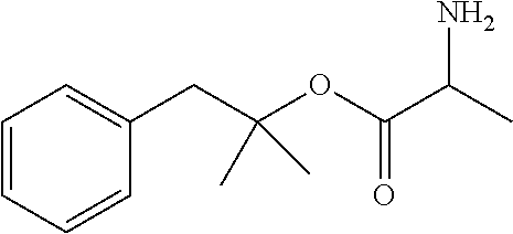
C1=CC=CC(CC(OC(C(C)N)=O)(C)C)=C1
